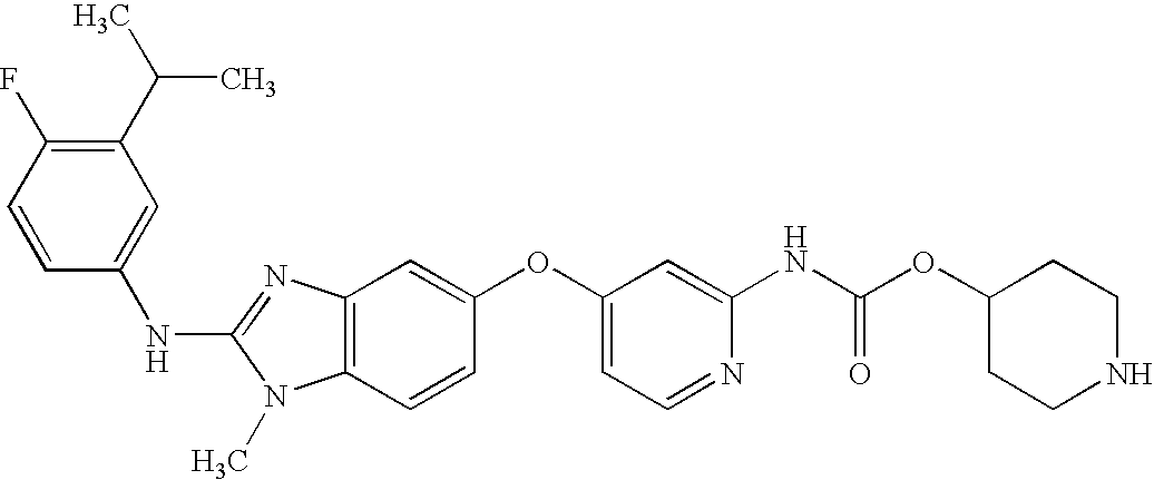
C1(C(C)C)=C(F)C=CC(NC2=NC3=C(N2C)C=CC(OC2=CC=NC(NC(OC4CCNCC4)=O)=C2)=C3)=C1
